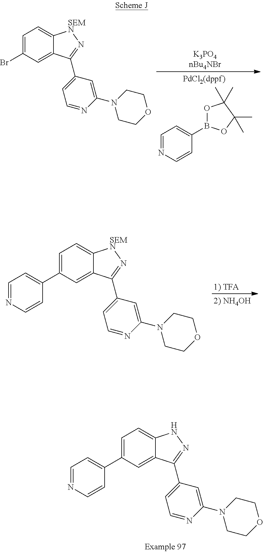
C1=C(Br)C=C2C(=C1)[SEMN]N=C2C1=CC=NC(N2CCOCC2)=C1.C1=NC=CC(B2OC(C)(C)C(C)(C)O2)=C1.C1=C(C2=CC=NC=C2)C=C2C(=C1)[SEMN]N=C2C1=CC=NC(N2CCOCC2)=C1.C1=C(C2=CC=NC=C2)C=C2C(=C1)NN=C2C1=CC=NC(N2CCOCC2)=C1
